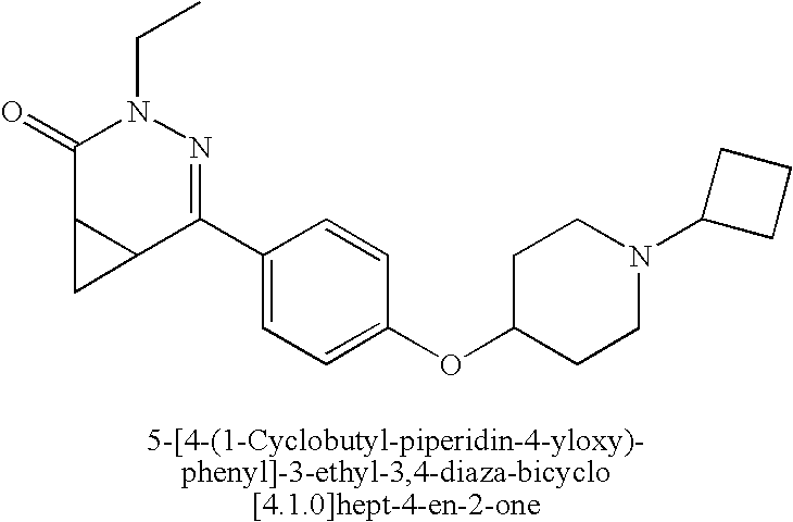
C1(=O)C2C(C(C3=CC=C(OC4CCN(C5CCC5)CC4)C=C3)=NN1CC)C2
